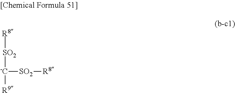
[R8][SO2][-C]([SO2][R8])[R9]
